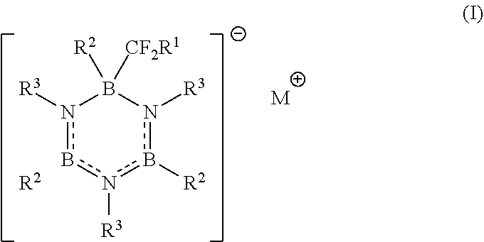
n1([R3])bn([R3])b([R2])n([R3])B1([R2])[CF2R1].[R2].[M]
